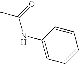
C(NC1=CC=CC=C1)(=O)C
